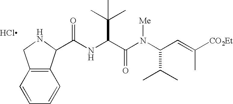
C(NC(C(N(C(C=C([CO2Et])C)C(C)C)[Me])=O)C(C)(C)C)(=O)C1C2=C(CN1)C=CC=C2.Cl
